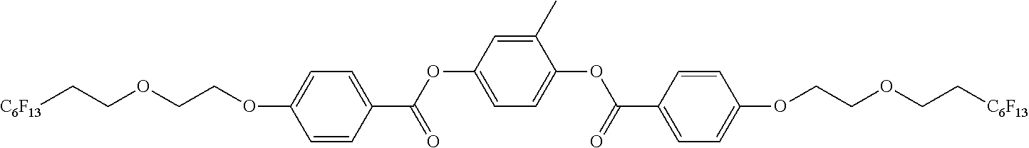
C1=C(OCCOCC[C6F13])C=CC(C(=O)OC2=CC=C(OC(C3=CC=C(OCCOCC[C6F13])C=C3)=O)C(C)=C2)=C1
